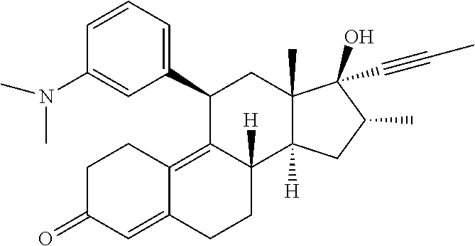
C1=CC=C(C2C3=C4C(=CC(=O)CC4)CCC3([H])C3([H])C(C)(C2)C(O)(C#CC)C(C)C3)C=C1N(C)C
